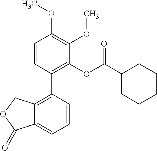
C1=CC(C2=C3C(=CC=C2)C(=O)OC3)=C(OC(C2CCCCC2)=O)C(OC)=C1OC
